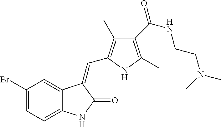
C1(Br)=CC=C2C(=C1)C(=CC1=C(C)C(C(NCCN(C)C)=O)=C(C)N1)C(=O)N2
